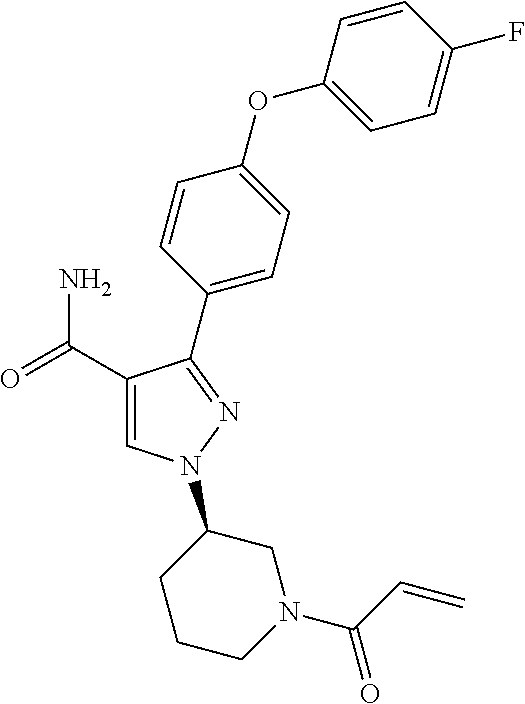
C1(C(=O)N)=CN(C2CCCN(C(C=C)=O)C2)N=C1C1=CC=C(OC2=CC=C(F)C=C2)C=C1
